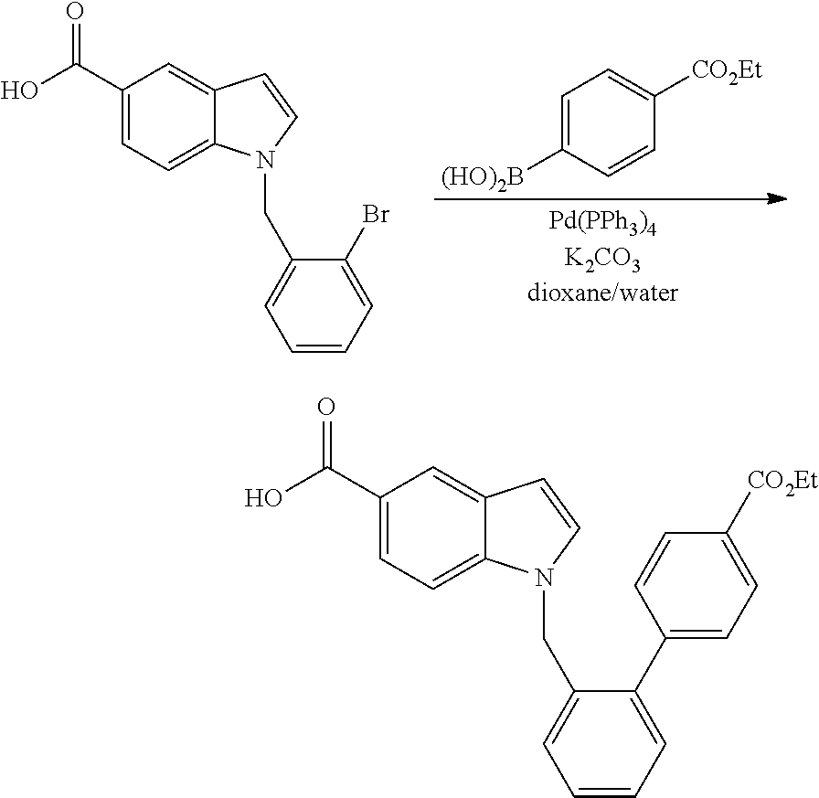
C1(C(O)=O)=CC=C2C(=C1)C=CN2CC1=CC=CC=C1Br.C1=C([(HO)2B])C=CC([CO2Et])=C1.C1(C(O)=O)=CC=C2C(=C1)C=CN2CC1=CC=CC=C1C1=CC=C([CO2Et])C=C1
